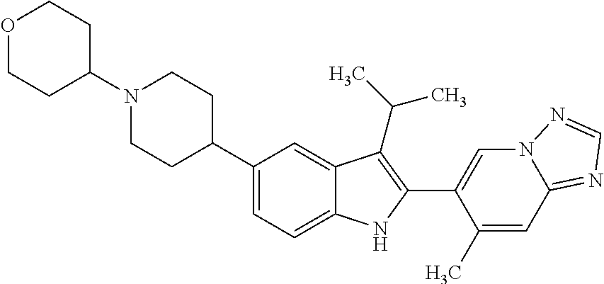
N1(C2CCOCC2)CCC(C2=CC=C3C(=C2)C(C(C)C)=C(C2=CN4C(=NC=N4)C=C2C)N3)CC1
